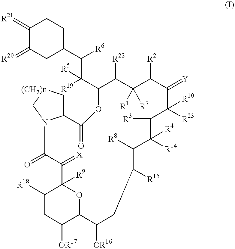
C1(=[R21])C(=[R20])CC(C(C(C2C([R22])C([R7])([R1])C([R2])C(=[Y])C([R23])([R10])C([R3])C([R14])([R4])C([R8])C([R15])CC([OR16])C3C([OR17])CC([R18])C([R9])(C(=[X])C(=O)N4C(C[(CH2)n]C4)C(=O)O2)O3)([R5])[R19])[R6])CC1
